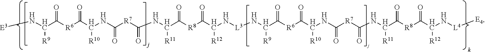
[E3]NC(C([R6]C(C(NC([R7]C(NC(C([R8]C(C(N[L3]NC(C([R6]C(C(NC([R7]C(NC(C(=O)[R8]C(=O)C([R12])N[L4][E4])[R11])=O)=O)[R10])=O)=O)[R9])[R12])=O)=O)[R11])=O)=O)[R10])=O)=O)[R9]
